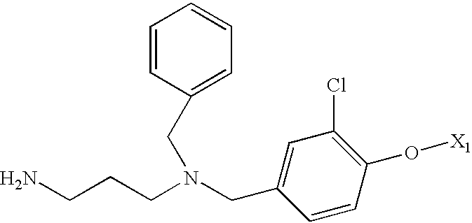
C1=CC(CN(CC2=CC(Cl)=C(O[X1])C=C2)CCCN)=CC=C1
